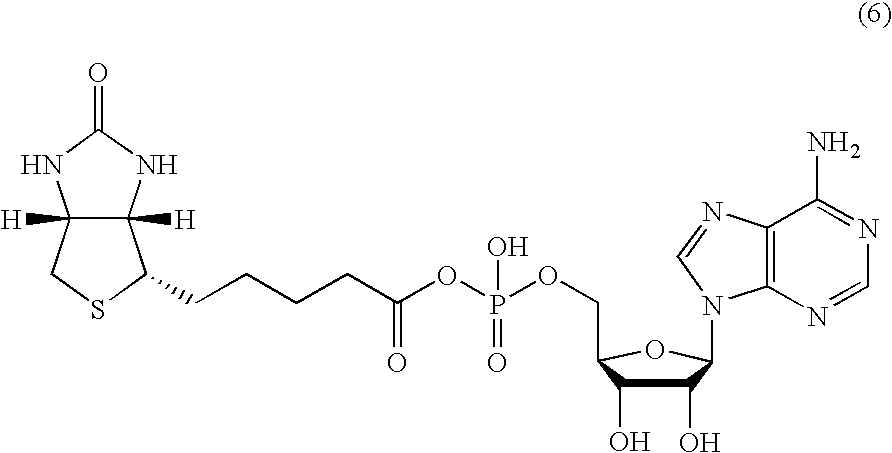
C12([H])C([H])(NC(=O)N1)C(CCCCC(OP(OCC1C(O)C(O)C(N3C4=C(C(N)=NC=N4)N=C3)O1)(=O)O)=O)SC2
